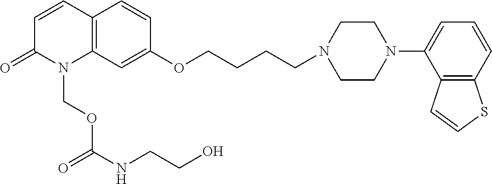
C1=CC2=C(N(COC(NCCO)=O)C1=O)C=C(OCCCCN1CCN(C3=CC=CC4=C3C=CS4)CC1)C=C2
